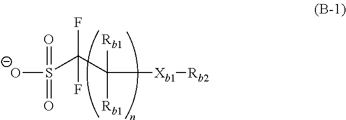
[O-]S(=O)(=O)C(C([Xb1][Rb2])([Rb1])[Rb1])(F)F
